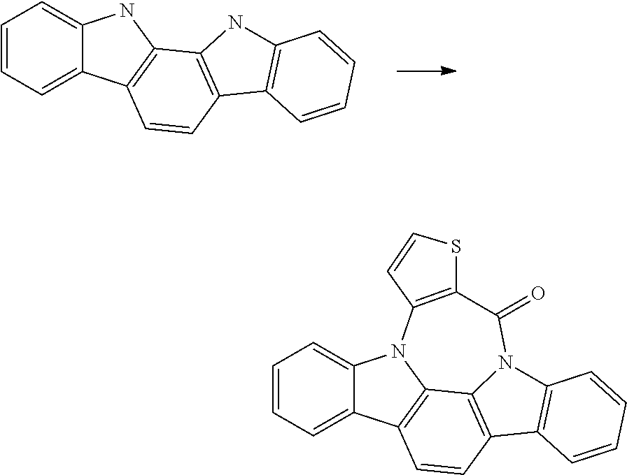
C1=CC=C2C(=C1)NC1=C2C=CC2=C1NC1=C2C=CC=C1.C1=CC=C2C(=C1)N1C3=C2C=CC2=C3N(C3=C2C=CC=C3)C(=O)C2=C1C=CS2
